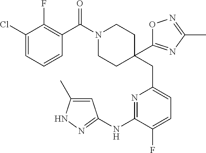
C1(Cl)=CC=CC(C(=O)N2CCC(CC3=CC=C(F)C(NC4=NNC(C)=C4)=N3)(C3=NC(C)=NO3)CC2)=C1F
